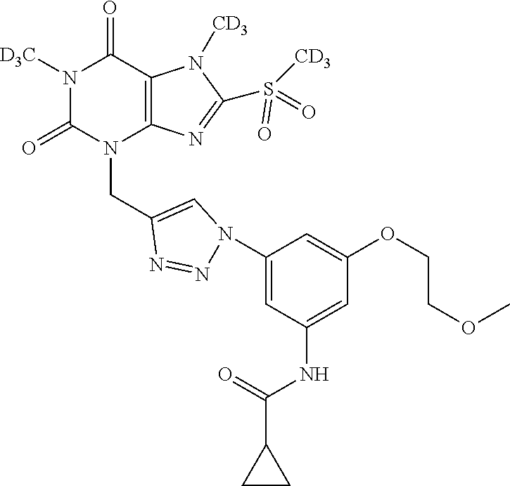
N1([D3C])C(=O)N(CC2=CN(C3=CC(NC(=O)C4CC4)=CC(OCCOC)=C3)N=N2)C2=C(C1=O)N([CD3])C(S(=O)([CD3])=O)=N2
